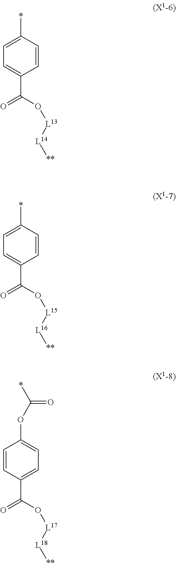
C1=C(*)C=CC(C(=O)O[L15][L16][**])=C1.C1=CC(C(=O)O[L17][L18][**])=CC=C1OC(*)=O.C1=C(*)C=CC(C(=O)O[L13][L14][**])=C1
